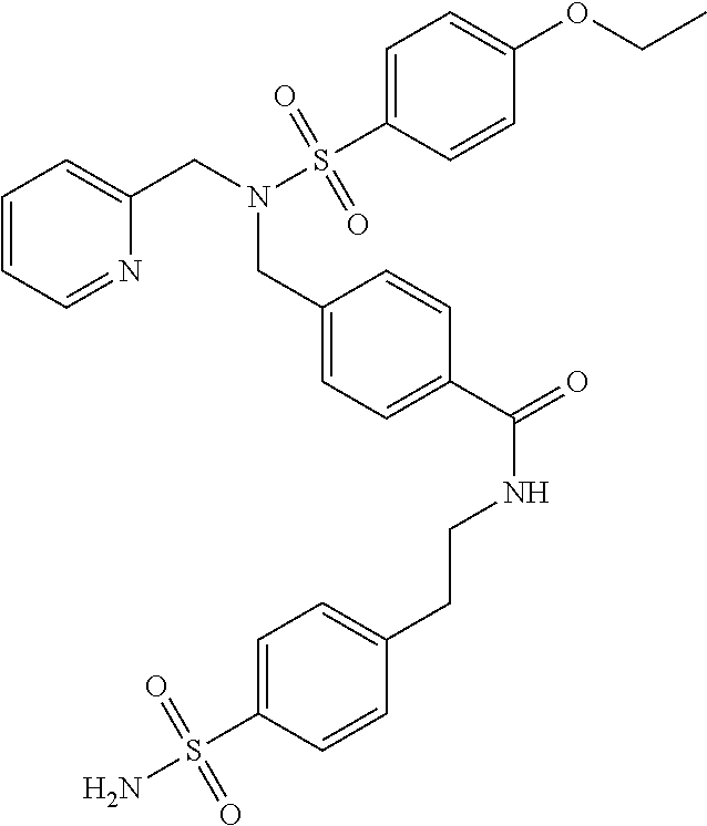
C1=CC=NC(CN(S(C2=CC=C(OCC)C=C2)(=O)=O)CC2=CC=C(C(=O)NCCC3=CC=C(S(=O)(=O)N)C=C3)C=C2)=C1
